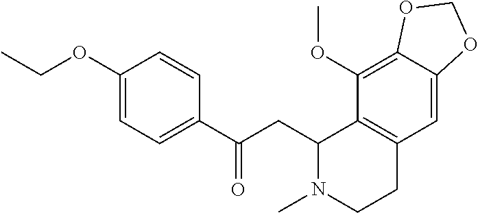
C1(OCC)=CC=C(C(=O)CC2N(C)CCC3=C2C(OC)=C2C(=C3)OCO2)C=C1
